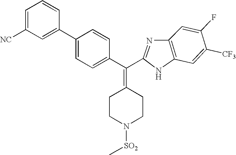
C1=C(F)C([CF3])=CC2=C1N=C(C(C1=CC=C(C3=CC([NC])=CC=C3)C=C1)=C1CCN([SO2]C)CC1)N2
